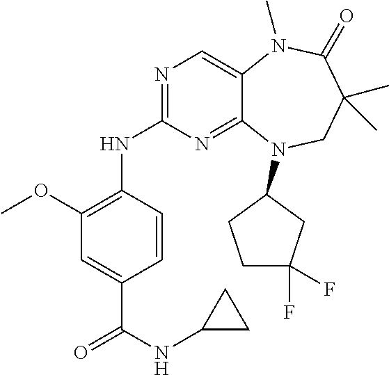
C1=CC(NC2=NC=C3C(=N2)N(C2CC(F)(F)CC2)CC(C)(C)C(=O)N3C)=C(OC)C=C1C(NC1CC1)=O
